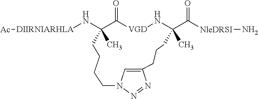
[DIIRNIARHLA](NC1(C)C(=O)[VGD]NC(C(=O)[NleDRSI]N)(C)CCCC2=CN(N=N2)CCCC1)[Ac]
